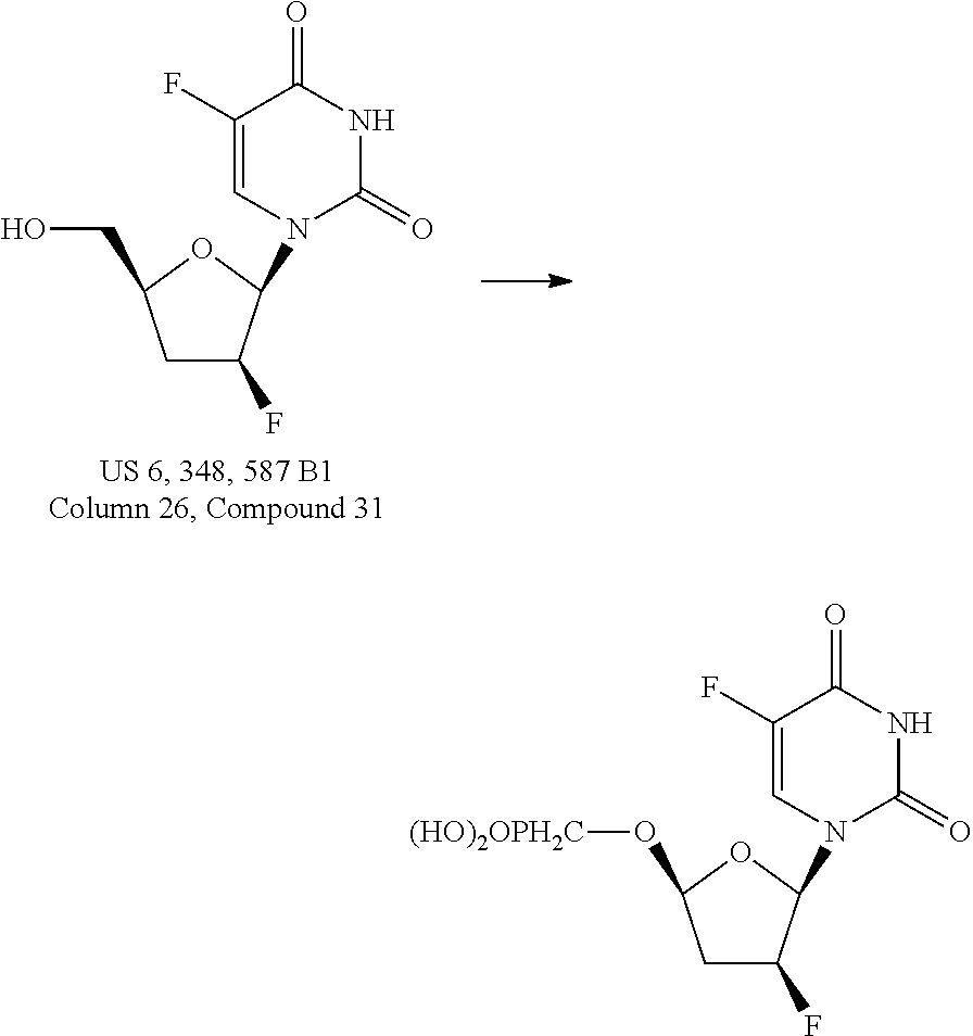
C1C(F)C(N2C(=O)NC(=O)C(F)=C2)OC1CO.C1C(F)C(N2C(=O)NC(=O)C(F)=C2)OC1O[(HO)2OPH2C]
